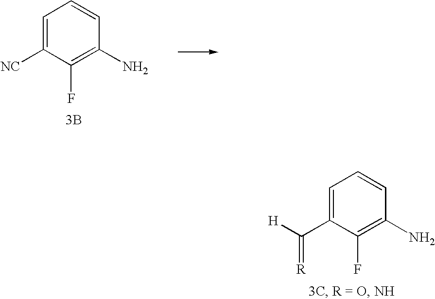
C1=C([NC])C(F)=C(N)C=C1.[3B].C1=C(C([H])=[R])C(F)=C(N)C=C1
